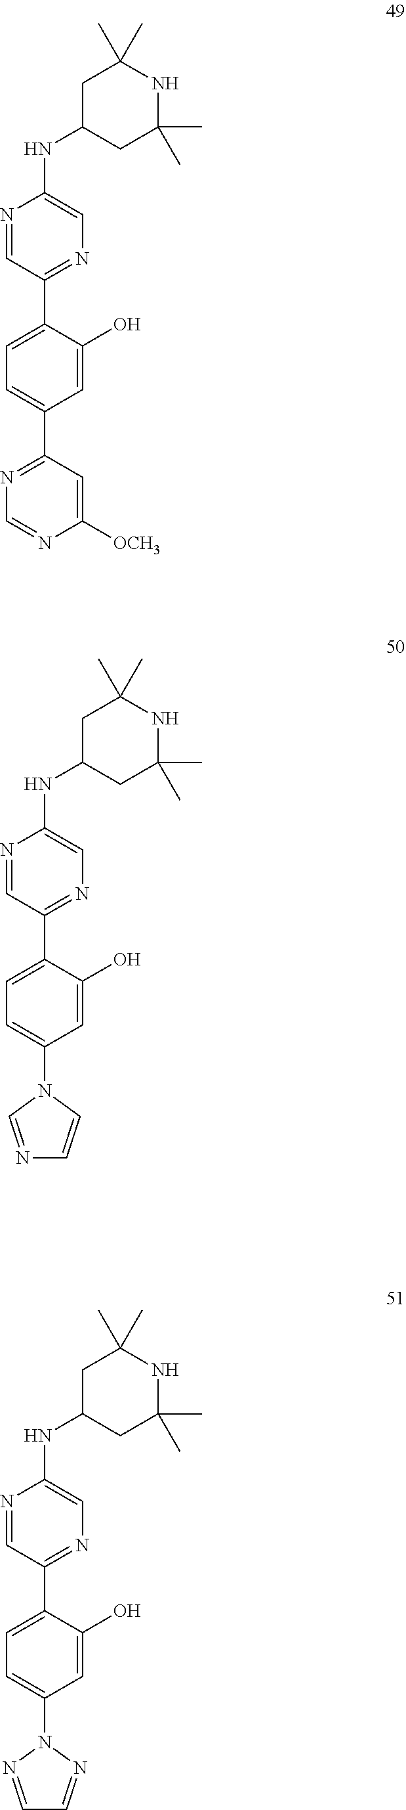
N1=CC(C2=CC=C(N3C=NC=C3)C=C2O)=NC=C1NC1CC(C)(C)NC(C)(C)C1.N1=CC(C2=CC=C(C3=NC=NC([OCH3])=C3)C=C2O)=NC=C1NC1CC(C)(C)NC(C)(C)C1.N1=CC(C2=CC=C(N3N=CC=N3)C=C2O)=NC=C1NC1CC(C)(C)NC(C)(C)C1
